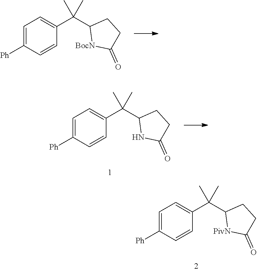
C1(=O)CCC(C(C2=CC=C([Ph])C=C2)(C)C)[BocN]1.C1C(=O)NC(C(C2=CC=C([Ph])C=C2)(C)C)C1.C1C(=O)[PivN]C(C(C2=CC=C([Ph])C=C2)(C)C)C1
